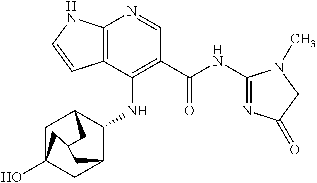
C12=C(C(NC3C4CC5(O)CC3CC(C4)C5)=C(C(NC3=NC(=O)CN3C)=O)C=N1)C=CN2
